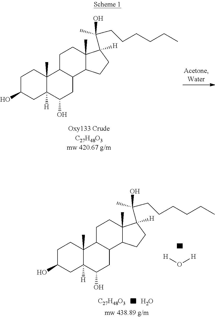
[C27H48O3].O.[H]O[H].C1C(O)CC2([H])C(C)(C1)C1C(CC2O)C2C(C)(CC1)C([H])(C(CCCCCC)(O)C)CC2.C1C(O)CC2([H])C(C)(C1)C1C(CC2O)C2C(C)(CC1)C(C(C)(O)CCCCCC)([H])CC2.[Oxy133 CrudeC27H48O3mw 420.67 g/m]
